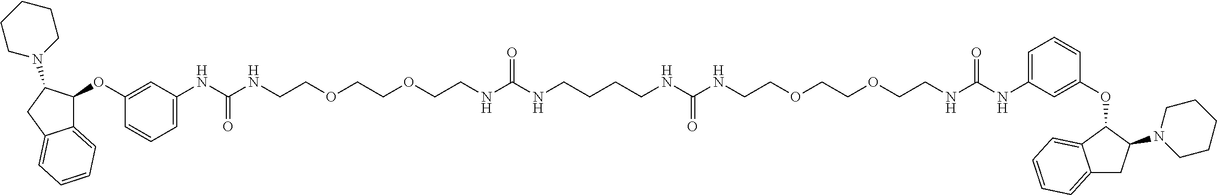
C12=CC=CC=C1CC(N1CCCCC1)C2OC1=CC(NC(NCCOCCOCCNC(NCCCCNC(NCCOCCOCCNC(NC2=CC=CC(OC3C4=CC=CC=C4CC3N3CCCCC3)=C2)=O)=O)=O)=O)=CC=C1
